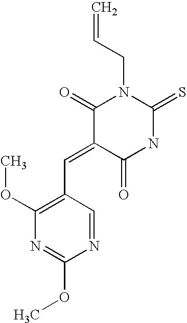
O=C1C(=CC2=C(OC)N=C(OC)N=C2)C(=O)N(CC=C)C(=S)N1
